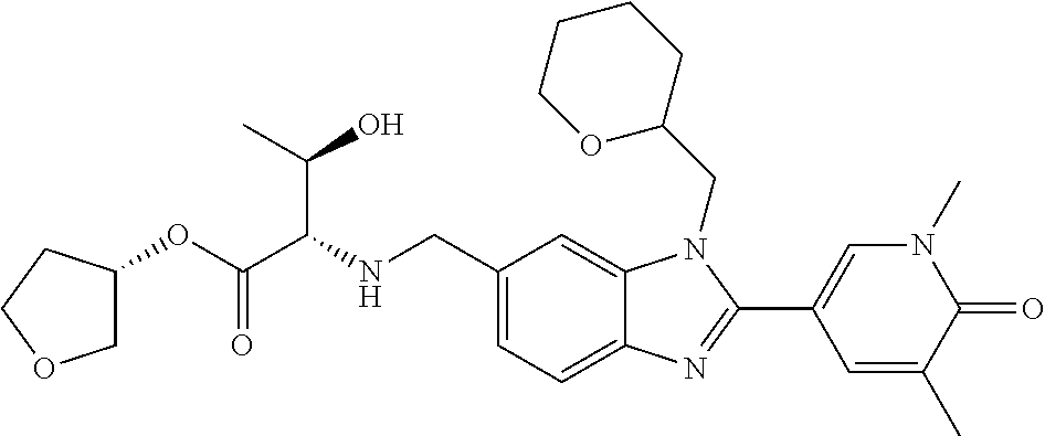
N(CC1=CC=C2C(=C1)N(CC1CCCCO1)C(C1=CN(C)C(=O)C(C)=C1)=N2)C(C(OC1COCC1)=O)C(C)O
